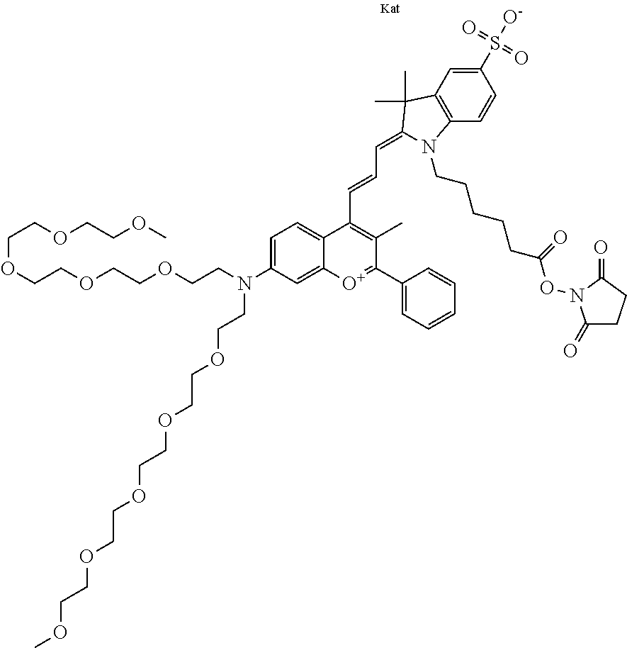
C(OCCOCCOCCN(CCOCCOCCOCCOCCOC)C1=CC=C2C(=C1)[O+]=C(C1=CC=CC=C1)C(C)=C2C=CC=C1C(C)(C)C2=C(C=CC(S(=O)(=O)[O-])=C2)N1CCCCCC(ON1C(=O)CCC1=O)=O)COCCOC
